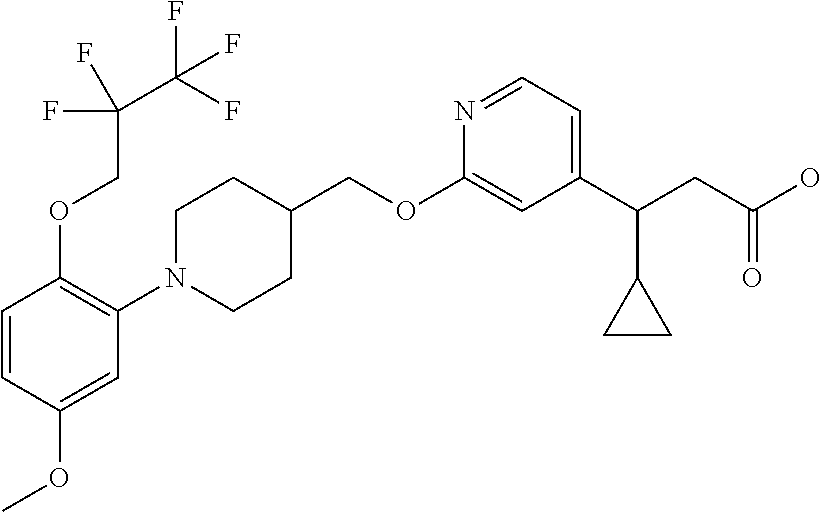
C1(OCC2CCN(C3=C(OCC(C(F)(F)F)(F)F)C=CC(OC)=C3)CC2)=CC(C(CC(O)=O)C2CC2)=CC=N1
